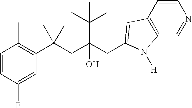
C1=CC(F)=CC(C(CC(CC2=CC3=C(C=NC=C3)N2[H])(C(C)(C)C)O)(C)C)=C1C
